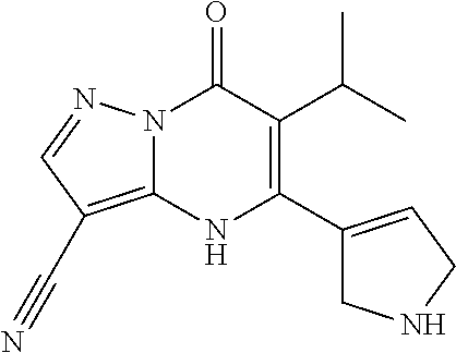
N12C(=C(C#N)C=N1)NC(C1=CCNC1)=C(C(C)C)C2=O
